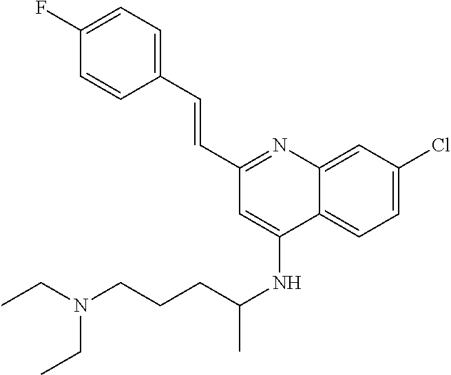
C1(C=CC2=CC=C(F)C=C2)=NC2=CC(Cl)=CC=C2C(NC(C)CCCN(CC)CC)=C1
